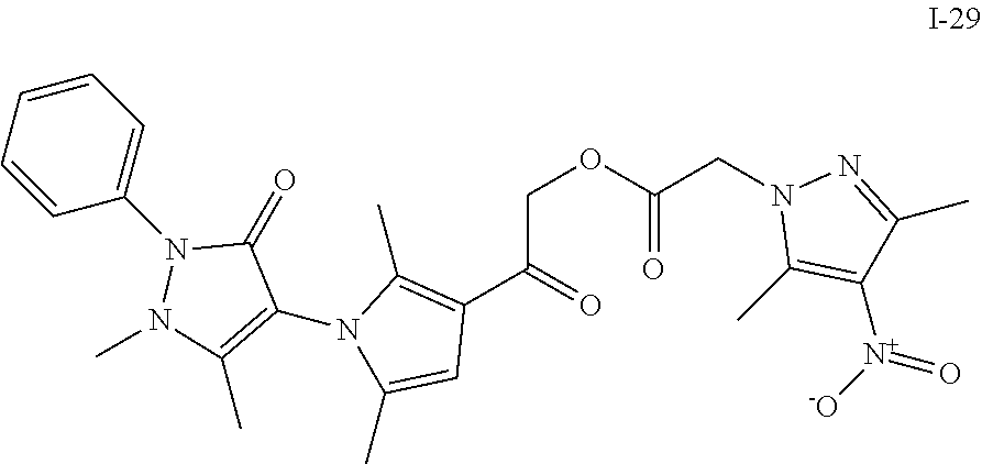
C(C(=O)C1=C(C)N(C2=C(C)N(C)N(C3=CC=CC=C3)C2=O)C(C)=C1)OC(=O)CN1C(C)=C([N+](=O)[-O])C(C)=N1
